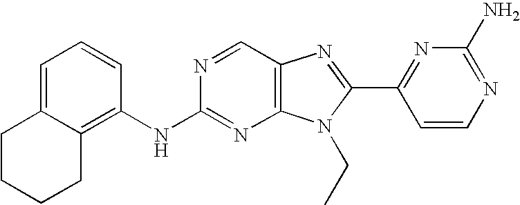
C1=C2C(=C(NC3=NC4=C(C=N3)N=C(C3=NC(N)=NC=C3)N4CC)C=C1)CCCC2
